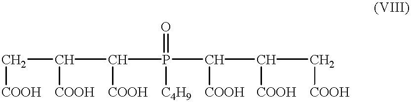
C([COOH])C(C([COOH])P(C([COOH])C([COOH])C[COOH])([C4H9])=O)[COOH]
